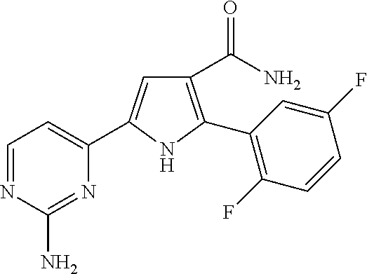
C1(C(=O)N)=C(C2=C(F)C=CC(F)=C2)NC(C2=CC=NC(N)=N2)=C1
